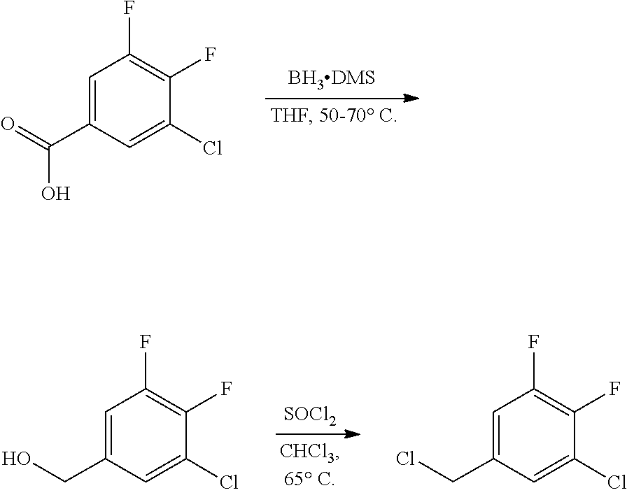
O=C(C1=CC(F)=C(F)C(Cl)=C1)O.[BH3DMS].[SOCl2].OCC1=CC(F)=C(F)C(Cl)=C1.ClCC1=CC(F)=C(F)C(Cl)=C1
